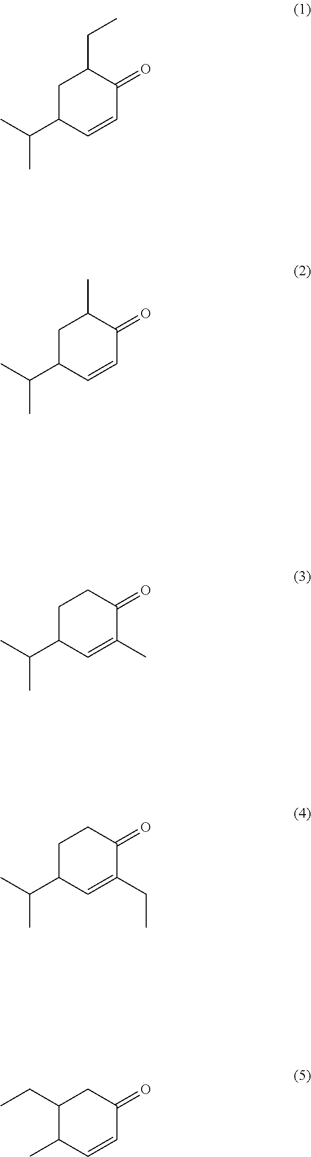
C1C(C(C)C)C=CC(=O)C1CC.C1C(C(C)C)C=CC(=O)C1C.C1C(C(C)C)C=C(C)C(=O)C1.C1C(C(C)C)C=C(CC)C(=O)C1.C1(CC)C(C)C=CC(=O)C1
